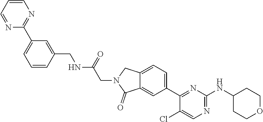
C1=NC(C2=CC=CC(CNC(CN3C(=O)C4=CC(C5=NC(NC6CCOCC6)=NC=C5Cl)=CC=C4C3)=O)=C2)=NC=C1
